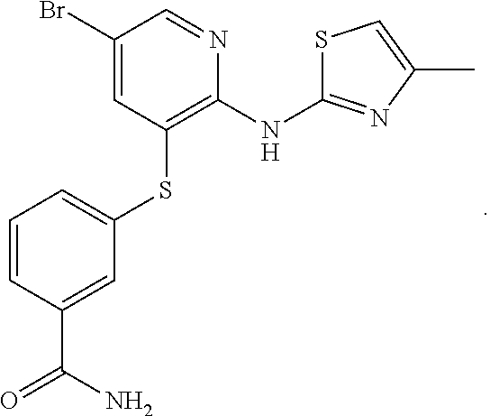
C1(Br)=CC(SC2=CC=CC(C(N)=O)=C2)=C(NC2=NC(C)=CS2)N=C1
